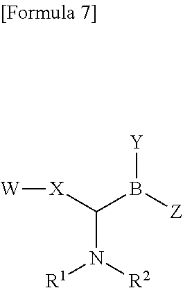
[W][X]C(B([Z])[Y])N([R2])[R1]
